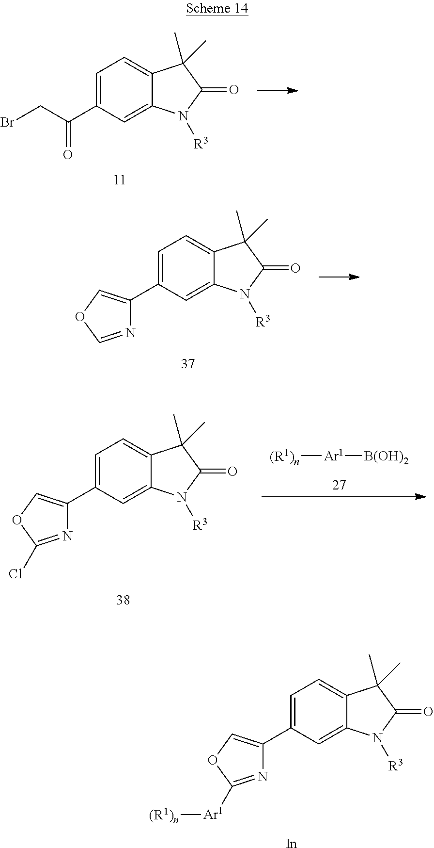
C1=C(C2=COC([Ar1][(R1)n])=N2)C=C2C(=C1)C(C)(C)C(=O)N2[R3].[In].C1=C(C(=O)CBr)C=C2C(=C1)C(C)(C)C(=O)N2[R3].C1=C(C2=COC=N2)C=C2C(=C1)C(C)(C)C(=O)N2[R3].C1=C(C2=COC(Cl)=N2)C=C2C(=C1)C(C)(C)C(=O)N2[R3].[(R1)n][Ar1][B(OH)2]
